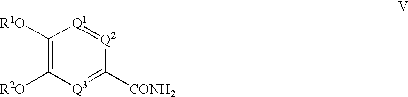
C1([R1O])=C([R2O])[Q3]=C([CONH2])[Q2]=[Q1]1
